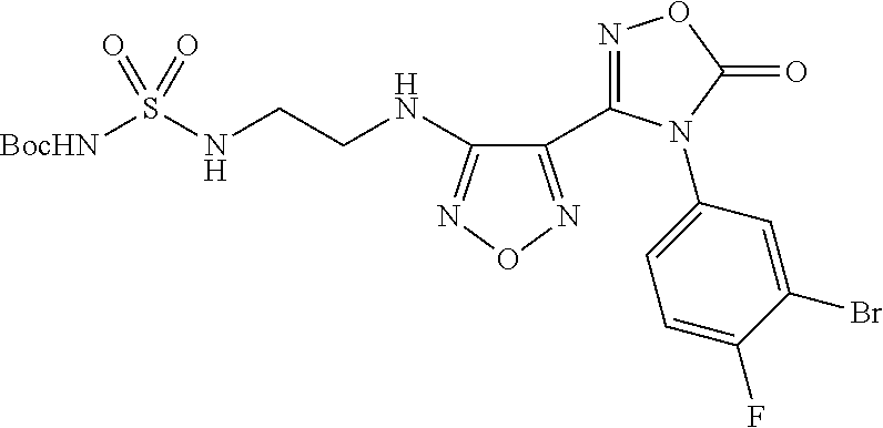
C1(NCCNS([BocHN])(=O)=O)=NON=C1C1=NOC(=O)N1C1=CC=C(F)C(Br)=C1
